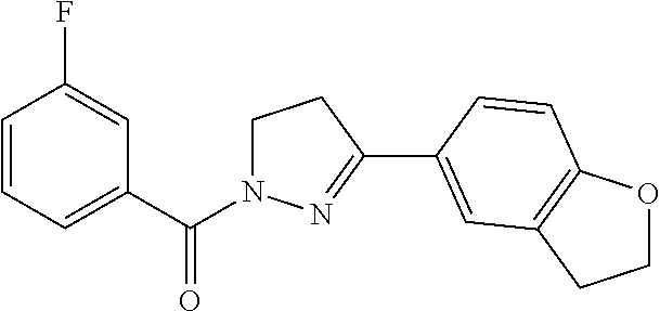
C1=CC=C(C(=O)N2CCC(C3=CC4=C(OCC4)C=C3)=N2)C=C1F
